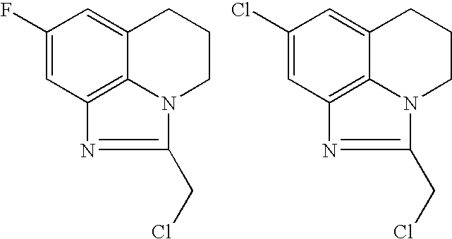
C1(F)=CC2=C3C(=C1)CCCN3C(CCl)=N2.C1(Cl)=CC2=C3C(=C1)CCCN3C(CCl)=N2
